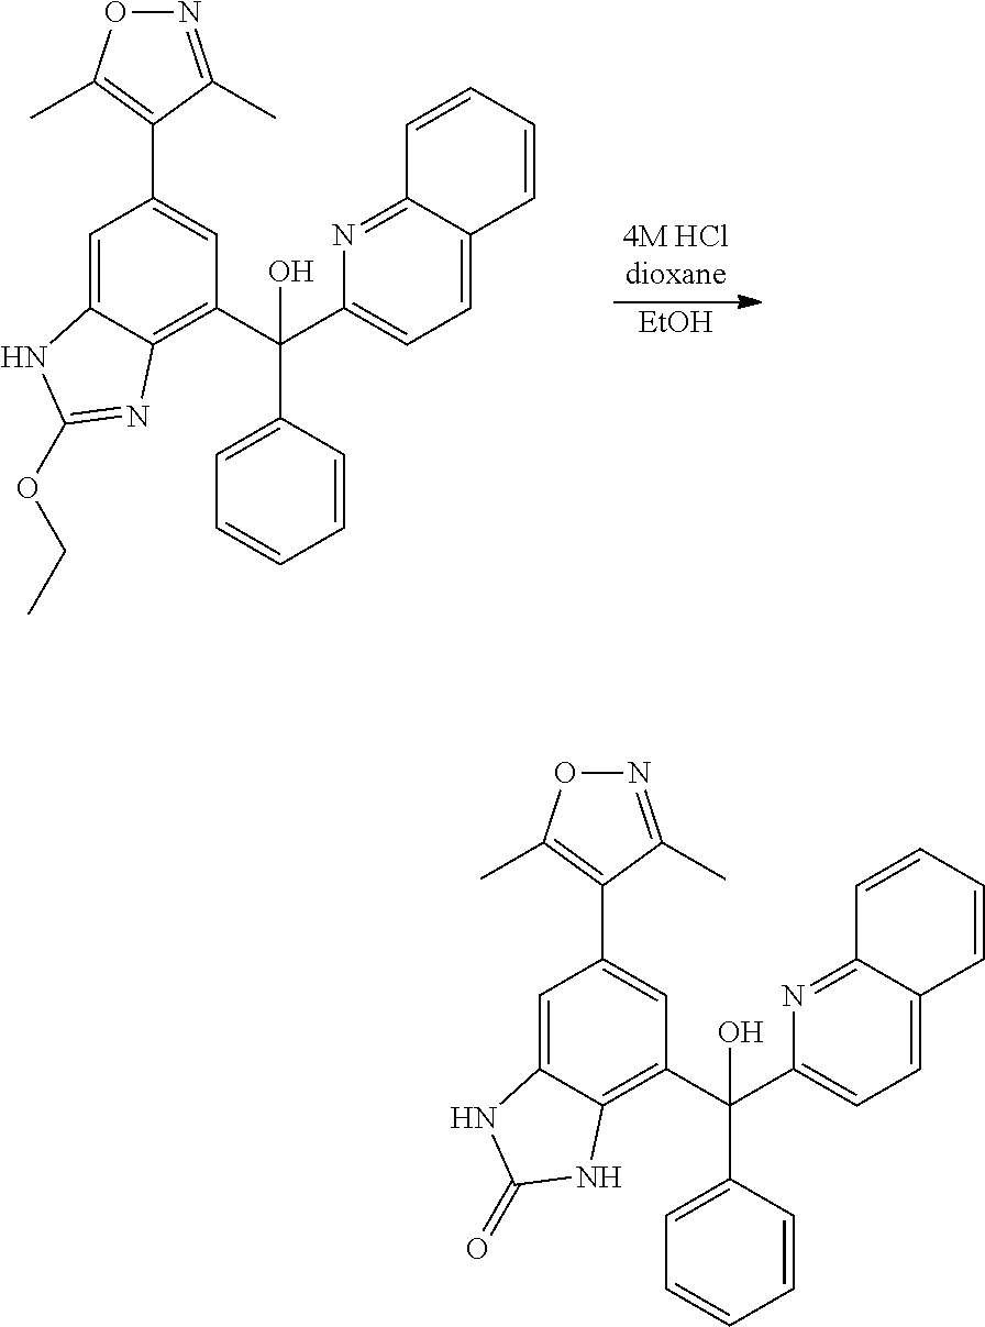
N1=C(C)C(C2=CC(C(C3=CC=C4C(=N3)C=CC=C4)(C3=CC=CC=C3)O)=C3C(=C2)NC(OCC)=N3)=C(C)O1.[EtOH].N1=C(C)C(C2=CC(C(C3=CC=C4C(=N3)C=CC=C4)(C3=CC=CC=C3)O)=C3C(=C2)NC(=O)N3)=C(C)O1
